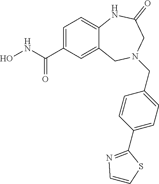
C1=C(C(NO)=O)C=C2C(=C1)NC(=O)CN(CC1=CC=C(C3=NC=CS3)C=C1)C2
